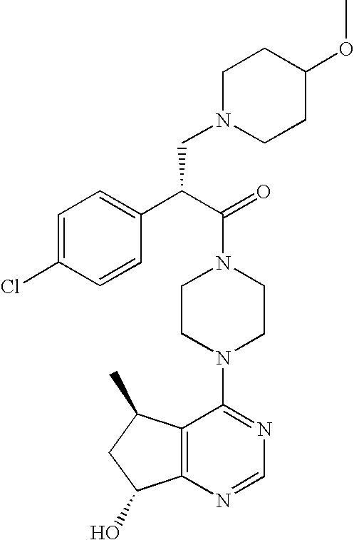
C(N1CCN(C2=NC=NC3=C2C(C)CC3O)CC1)(C(C1=CC=C(Cl)C=C1)CN1CCC(OC)CC1)=O
